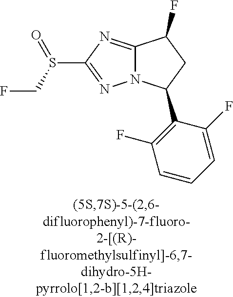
C12=NC(S(CF)=O)=NN1C(C1=C(F)C=CC=C1F)CC2F
